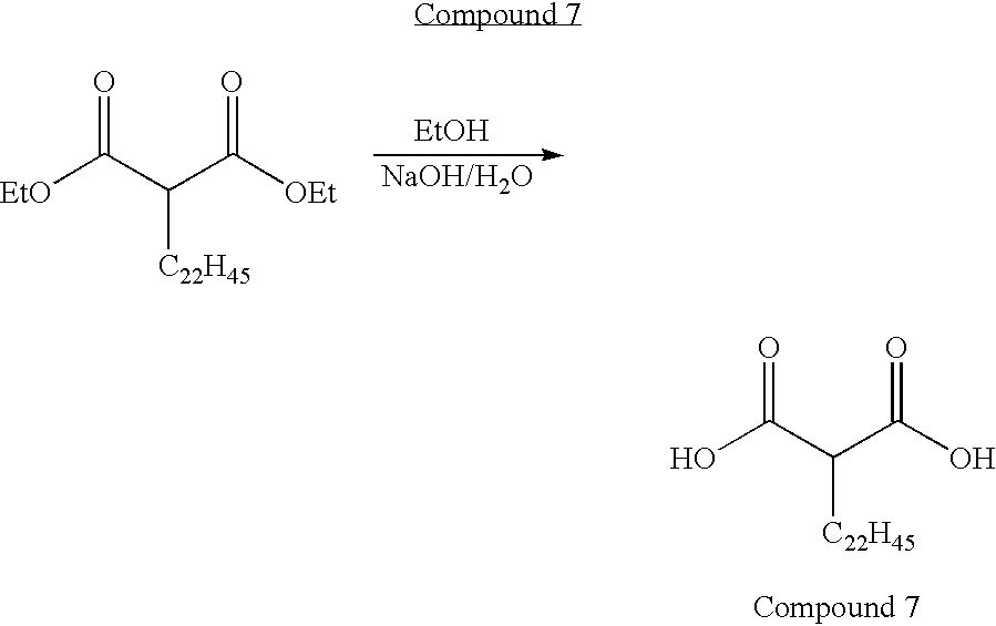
[EtOH].[EtO]C(=O)C(C([OEt])=O)[C22H45].OC(=O)C(C(O)=O)[C22H45]
